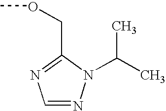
C1=NN(C(C)C)C(COC)=N1
